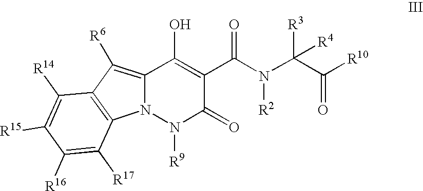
C12=C([R6])C3=C(N1N([R9])C(=O)C(C(N([R2])C(C(=O)[R10])([R3])[R4])=O)=C2O)C([R17])=C([R16])C([R15])=C3[R14]
